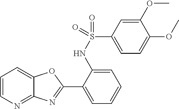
C1=CN=C2C(=C1)OC(C1=CC=CC=C1NS(=O)(C1=CC=C(OC)C(OC)=C1)=O)=N2
